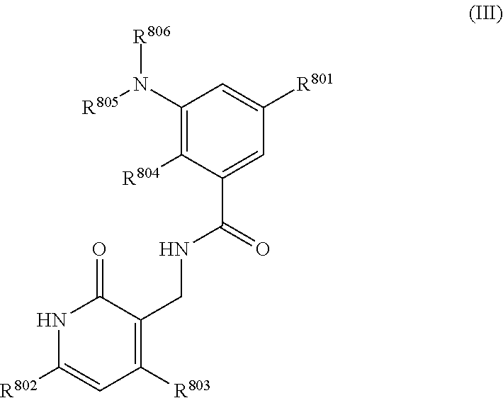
[R806]N(C1=C([R804])C(C(=O)NCC2=C([R803])C=C([R802])NC2=O)=CC([R801])=C1)[R805]
